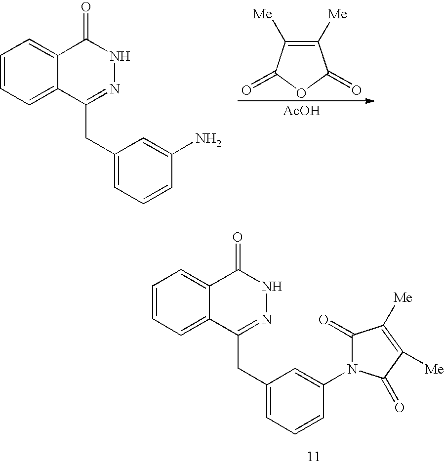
C1=CC=C2C(=C1)C(=O)NN=C2CC1=CC=CC(N)=C1.C1([Me])=C([Me])C(=O)OC1=O.[AcOH].C1=CC=C2C(=C1)C(=O)NN=C2CC1=CC=CC(N2C(=O)C([Me])=C([Me])C2=O)=C1
